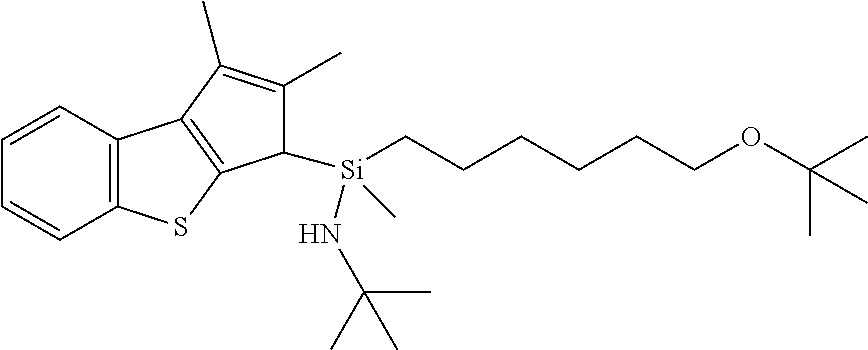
[Si](CCCCCCOC(C)(C)C)(NC(C)(C)C)(C)C1C2=C(C3=C(C=CC=C3)S2)C(C)=C1C
